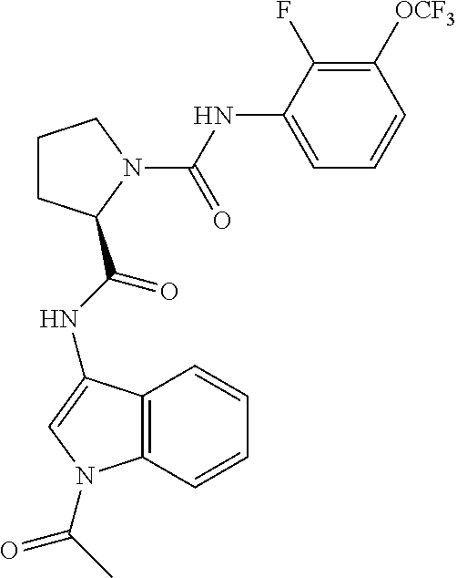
C1CCN(C(=O)NC2=CC=CC([OCF3])=C2F)C1C(NC1=CN(C(C)=O)C2=C1C=CC=C2)=O
